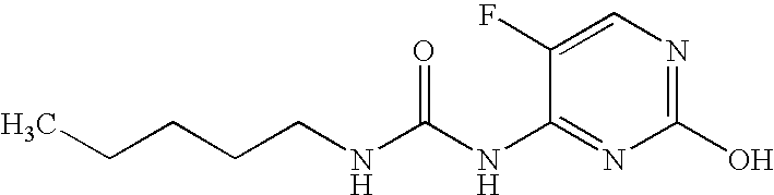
N(C1=NC(O)=NC=C1F)C(NCCCCC)=O
